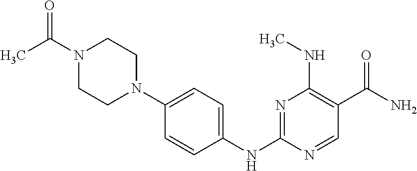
N1(C(C)=O)CCN(C2=CC=C(NC3=NC(NC)=C(C(=O)N)C=N3)C=C2)CC1
